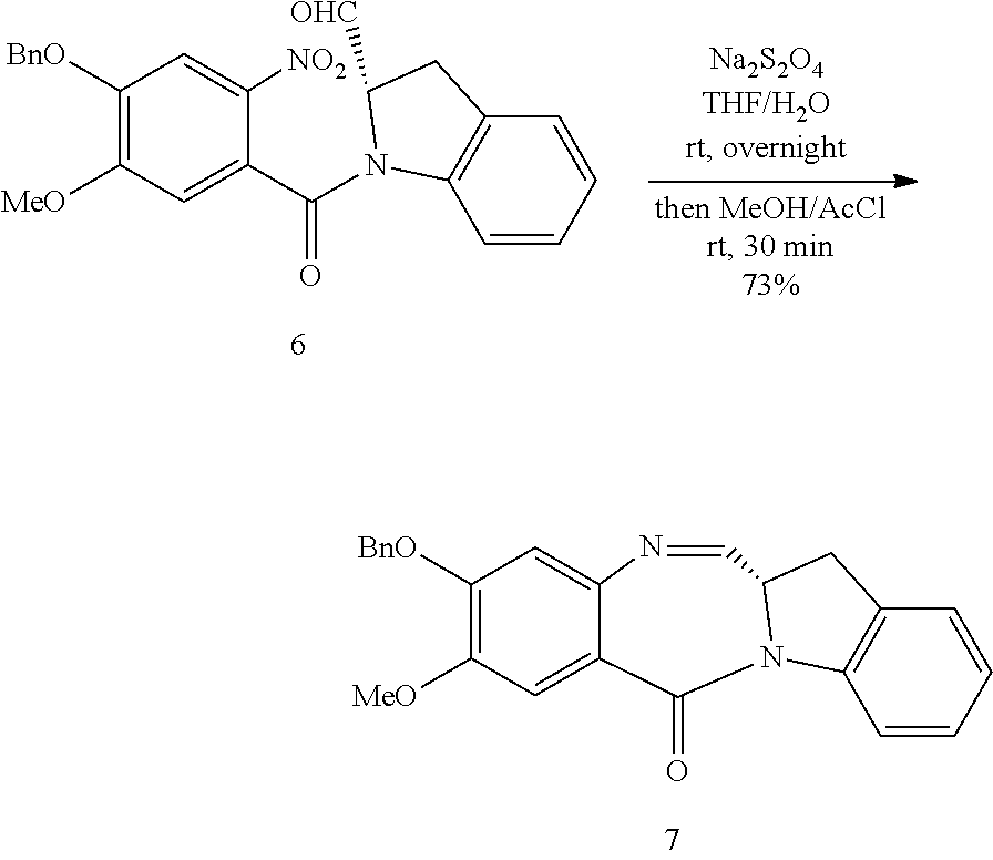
C1=CC=CC2=C1N(C(C1=CC([MeO])=C([BnO])C=C1[NO2])=O)C([OHC])C2.C1=CC=CC2=C1N1C(C2)C=NC2=CC([BnO])=C([MeO])C=C2C1=O
